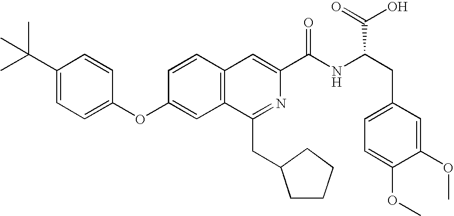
C1=CC(OC2=CC=C(C(C)(C)C)C=C2)=CC2=C1C=C(C(NC(CC1=CC=C(OC)C(OC)=C1)C(=O)O)=O)N=C2CC1CCCC1
